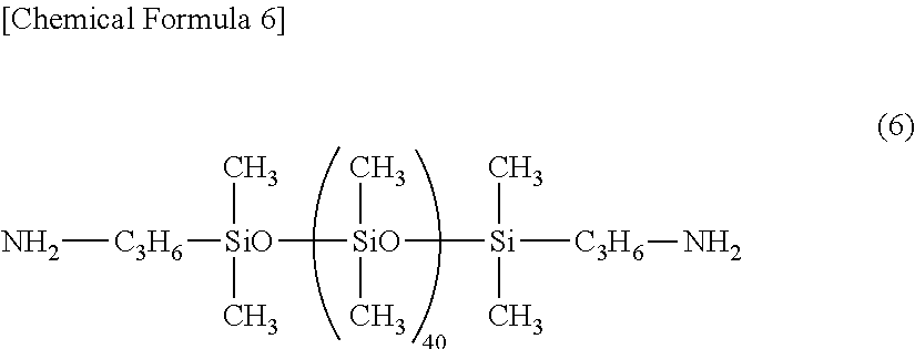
N[C3H6][SiO](C)(C)[SiO](C)(C)[Si]([C3H6]N)(C)C
